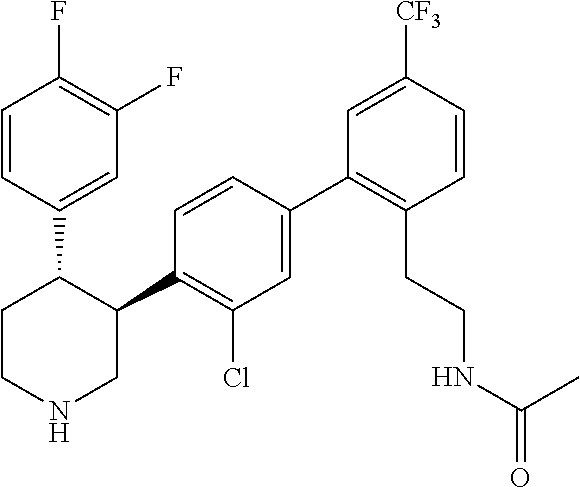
C1=CC(C2CCNCC2C2=C(Cl)C=C(C3=C(CCNC(=O)C)C=CC([CF3])=C3)C=C2)=CC(F)=C1F
